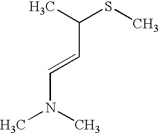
CN(C)C=CC(SC)C
